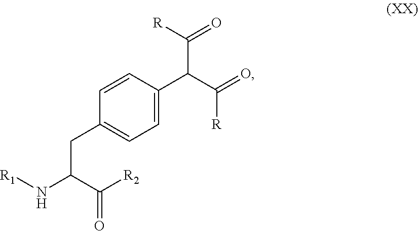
C1=C(C(C([R])=O)C(=O)[R])C=CC(CC(N[R1])C(=O)[R2])=C1
